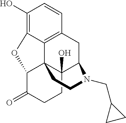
C1(O)=C2C3=C(C=C1)CC1C4(O)C3(C(C(=O)CC4)O2)CCN1CC1CC1
